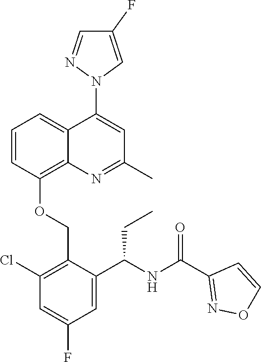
C1=CC(OCC2=C(Cl)C=C(F)C=C2C(NC(C2=NOC=C2)=O)CC)=C2C(=C1)C(N1C=C(F)C=N1)=CC(C)=N2
